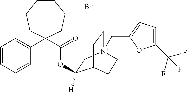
C1CCCC(C(=O)OC2([H])C[N+]3(CC4=CC=C(C(F)(F)F)O4)CCC2CC3)(C2=CC=CC=C2)CC1.[Br-]
